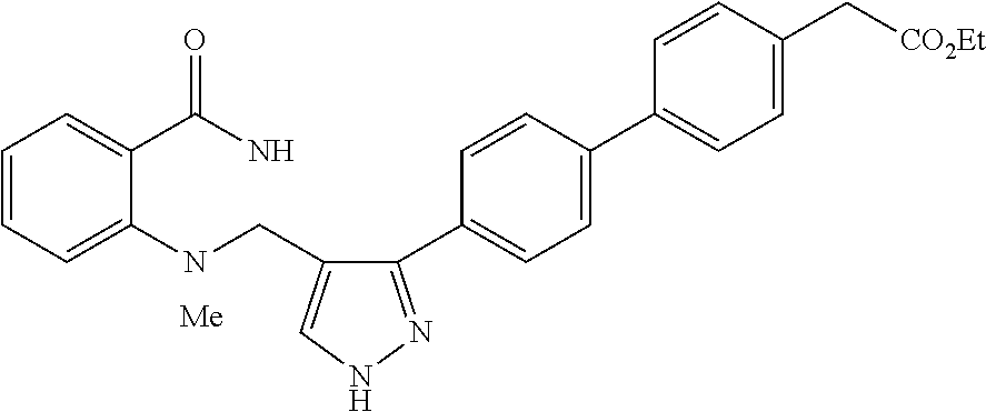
C1=CC=C(NCC2=CNN=C2C2=CC=C(C3=CC=C(C[CO2Et])C=C3)C=C2)C(C(N)=O)=C1.[Me]
